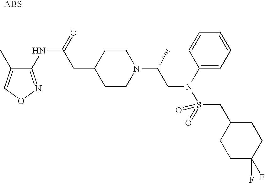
C1(NC(=O)CC2CCN(C(C)CN(S(=O)(CC3CCC(F)(F)CC3)=O)C3=CC=CC=C3)CC2)=NOC=C1C
